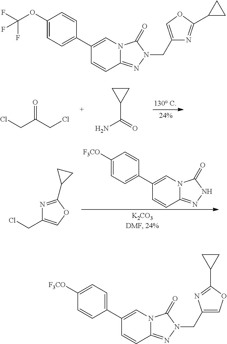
C(C(CCl)=O)Cl.C1(C(=O)N)CC1.N1=C(C2CC2)OC=C1CCl.C1(C2=CC=C([F3CO])C=C2)=CN2C(=NNC2=O)C=C1.C1(C2=CC=C(OC(F)(F)F)C=C2)=CN2C(=NN(CC3=COC(C4CC4)=N3)C2=O)C=C1.C1(C2=CC=C([F3CO])C=C2)=CN2C(=NN(CC3=COC(C4CC4)=N3)C2=O)C=C1
